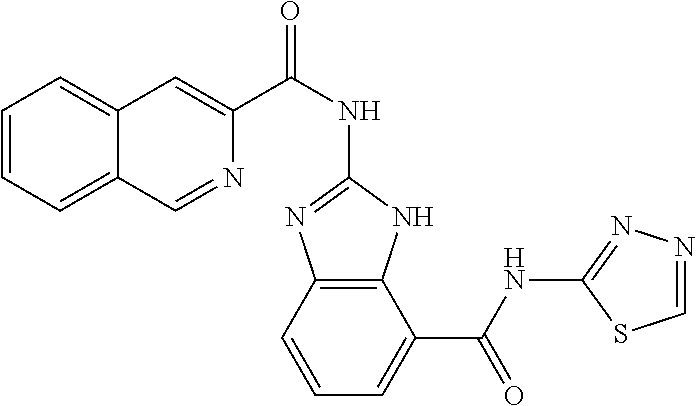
C1=CC=C2C(=C1)C=C(C(NC1=NC3=C(N1)C(C(NC1=NN=CS1)=O)=CC=C3)=O)N=C2
